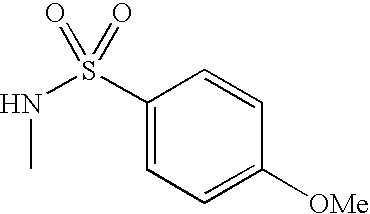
C1(S(NC)(=O)=O)=CC=C([OMe])C=C1
